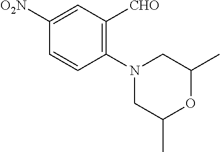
C1(N2CC(C)OC(C)C2)=C([CHO])C=C([O2N])C=C1
